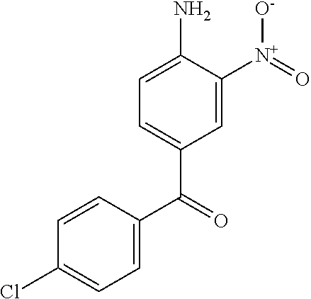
C1=C(N)C([N+](=O)[O-])=CC(C(=O)C2=CC=C(Cl)C=C2)=C1
